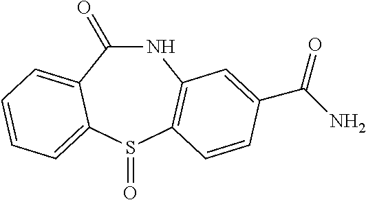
N1C(=O)C2=CC=CC=C2S(=O)C2=C1C=C(C(N)=O)C=C2
